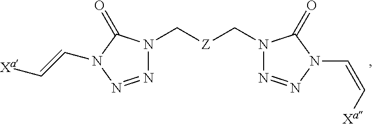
C(=CN1C(=O)N(C[Z]CN2N=NN(C=C[Xa])C2=O)N=N1)[Xa]
